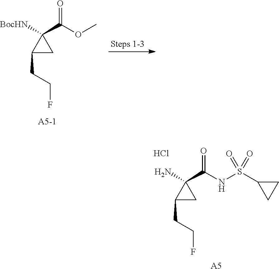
C1(CCF)CC1(N)C(NS(C1CC1)(=O)=O)=O.Cl.[A5].C1(CCF)CC1([BocHN])C(OC)=O
